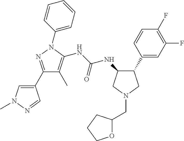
C1(C2=NN(C3=CC=CC=C3)C(NC(NC3C(C4=CC(F)=C(F)C=C4)CN(CC4OCCC4)C3)=O)=C2C)=CN(C)N=C1
